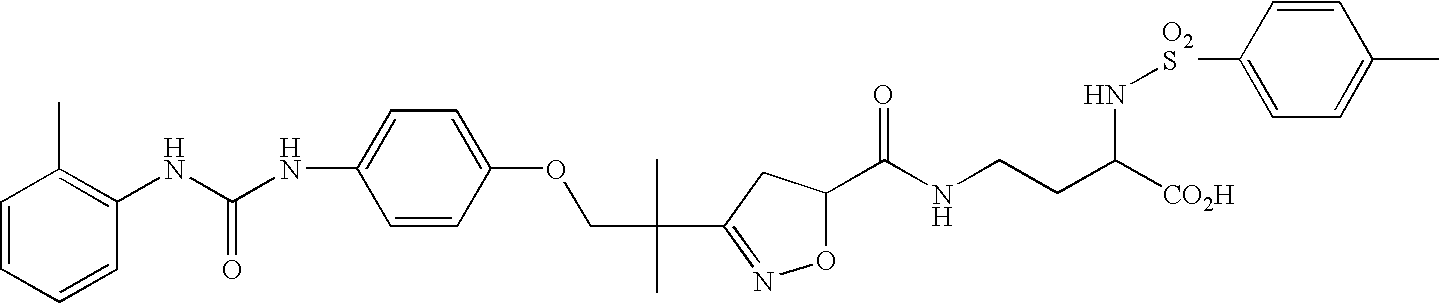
C1(NC(NC2=C(C)C=CC=C2)=O)=CC=C(OCC(C2=NOC(C(NCCC([CO2H])N[O2S]C3=CC=C(C)C=C3)=O)C2)(C)C)C=C1
